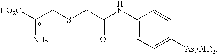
[HO2C]C(CSCC(NC1=CC=C([As(OH)2])C=C1)=O)N
